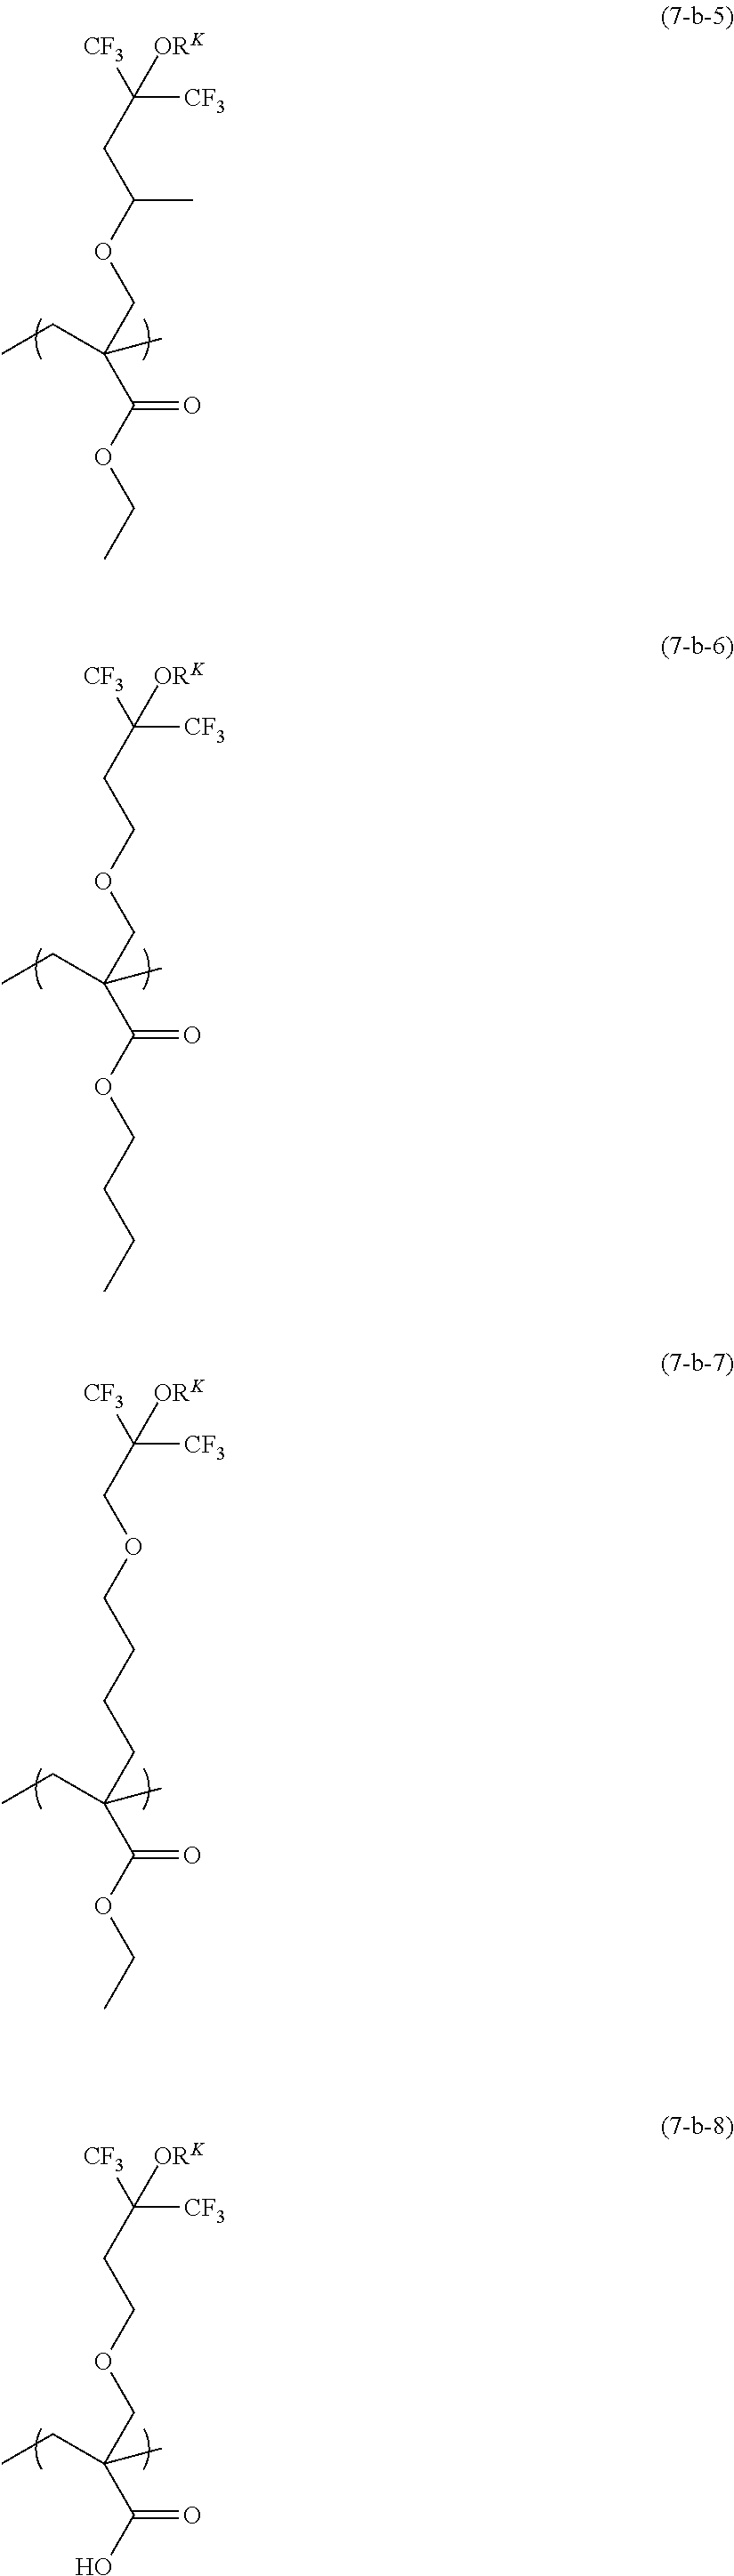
C(CC(OCC(C(OCC)=O)(C)CC)C)([CF3])([ORK])[CF3].C(CCOCC(C(OCCCC)=O)(C)CC)([CF3])([ORK])[CF3].O(CCCCC(C(OCC)=O)(C)CC)CC([CF3])([ORK])[CF3].C(CCOCC(C(O)=O)(C)CC)([CF3])([ORK])[CF3]
